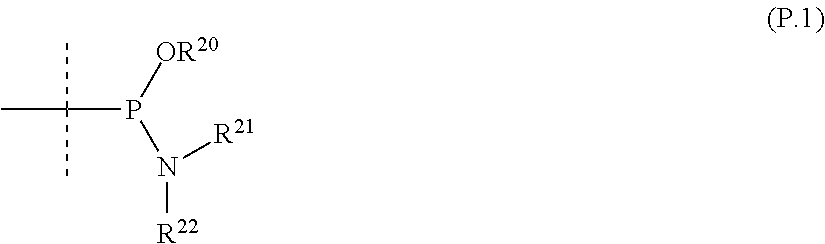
C(P([OR20])N([R22])[R21])(C)(C)C
